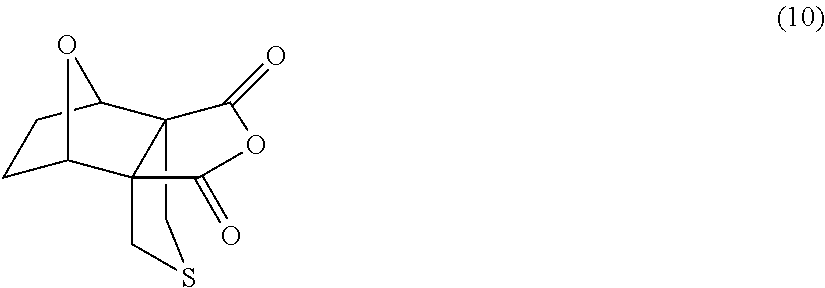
C123CSCC1(C1CCC2O1)C(=O)OC3=O
